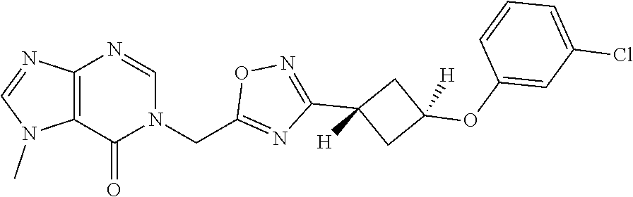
C12=C(N=CN(CC3=NC(C4([H])CC(OC5=CC(Cl)=CC=C5)([H])C4)=NO3)C1=O)N=CN2C
